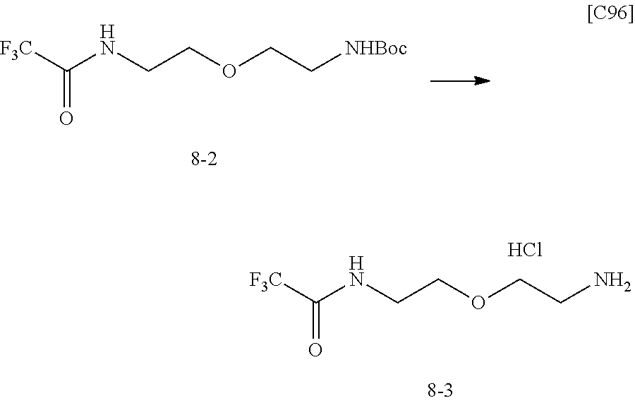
[F3C]C(NCCOCC[NHBoc])=O.[F3C]C(NCCOCCN)=O.Cl
